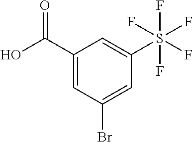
C1(C(O)=O)=CC(Br)=CC(S(F)(F)(F)(F)F)=C1
